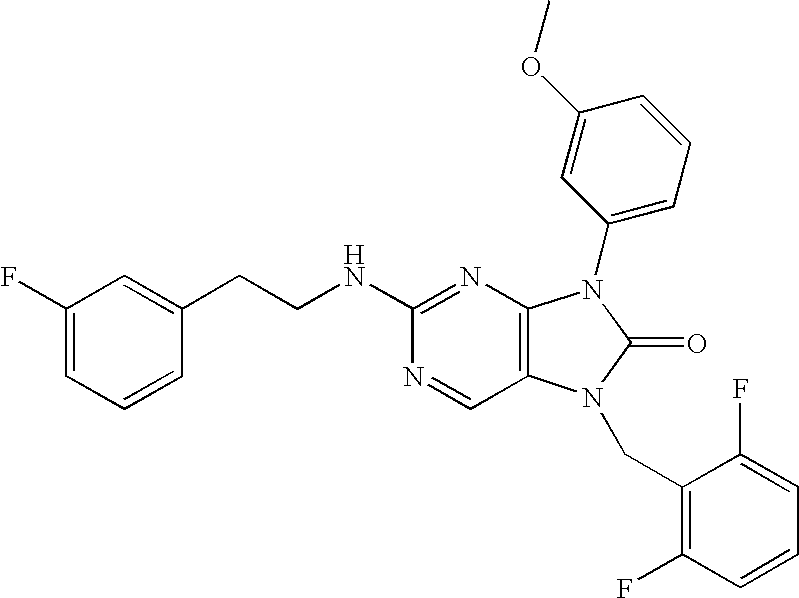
C(NC1=NC2=C(C=N1)N(CC1=C(F)C=CC=C1F)C(=O)N2C1=CC=CC(OC)=C1)CC1=CC(F)=CC=C1
